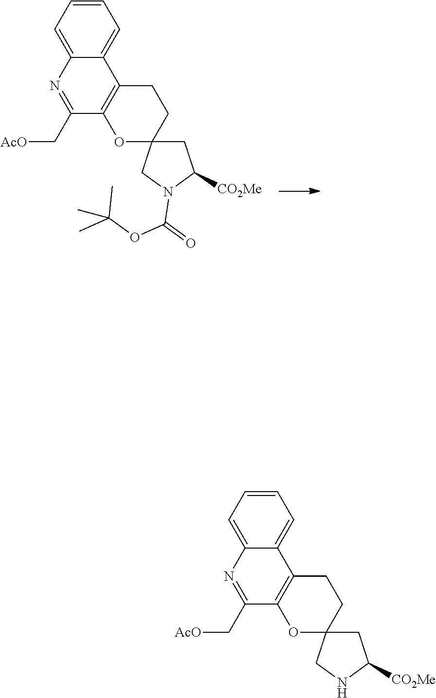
C1C2(CN(C(OC(C)(C)C)=O)C1[CO2Me])CCC1=C(O2)C(C[AcO])=NC2=CC=CC=C12.C1C2(CNC1[CO2Me])CCC1=C(O2)C(C[AcO])=NC2=CC=CC=C12
